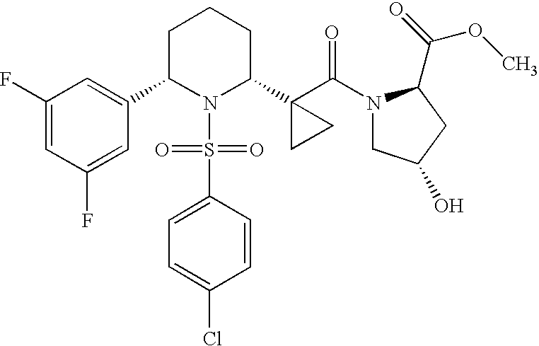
C1C(C2=CC(F)=CC(F)=C2)N(S(=O)(=O)C2=CC=C(Cl)C=C2)C(C2(C(=O)N3CC(O)CC3C(=O)OC)CC2)CC1
